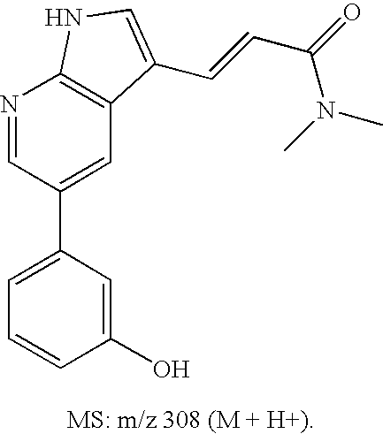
C1=C(C2=CC3=C(N=C2)NC=C3C=CC(=O)N(C)C)C=C(O)C=C1
